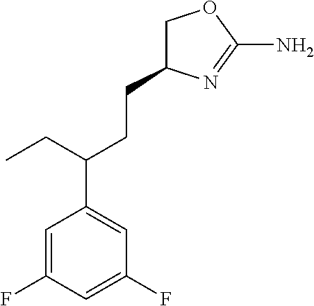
C1(F)=CC(C(CCC2COC(N)=N2)CC)=CC(F)=C1
